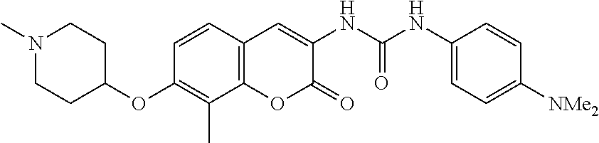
N1(C)CCC(OC2=C(C)C3=C(C=C2)C=C(NC(NC2=CC=C([NMe2])C=C2)=O)C(=O)O3)CC1
